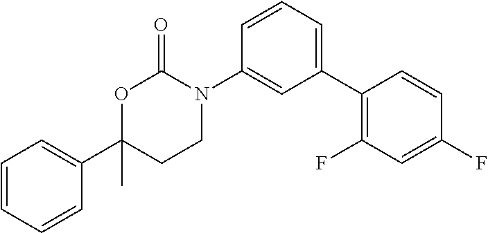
C1=CC=CC(C2(C)CCN(C3=CC(C4=C(F)C=C(F)C=C4)=CC=C3)C(=O)O2)=C1
